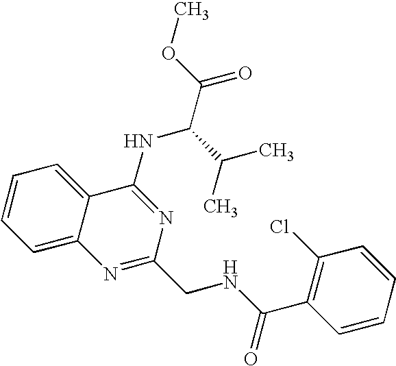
C1=CC=C2C(=C1)C(NC(C(C)C)C(=O)OC)=NC(CNC(=O)C1=C(Cl)C=CC=C1)=N2
